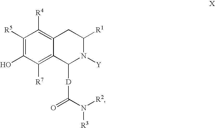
C1([R5])=C(O)C([R7])=C2C(=C1[R4])CC([R1])N([Y])C2[D]C(=O)N([R2])[R3]
